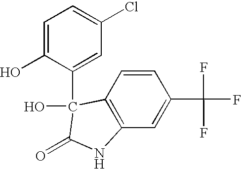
C1=C(C(F)(F)F)C=CC2=C1NC(=O)C2(C1=CC(Cl)=CC=C1O)O
